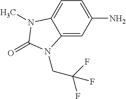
C12=CC(N)=CC=C1N(C)C(=O)N2CC(F)(F)F
